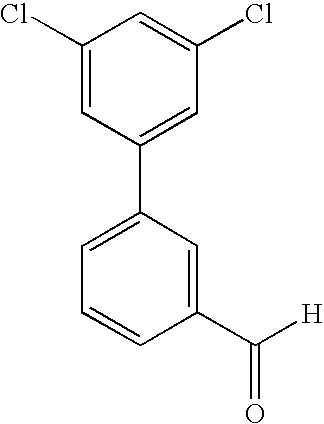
C1(C2=CC=CC(C([H])=O)=C2)=CC(Cl)=CC(Cl)=C1
